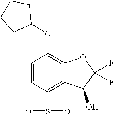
C1=CC(S(C)(=O)=O)=C2C(=C1OC1CCCC1)OC(F)(F)C2O
